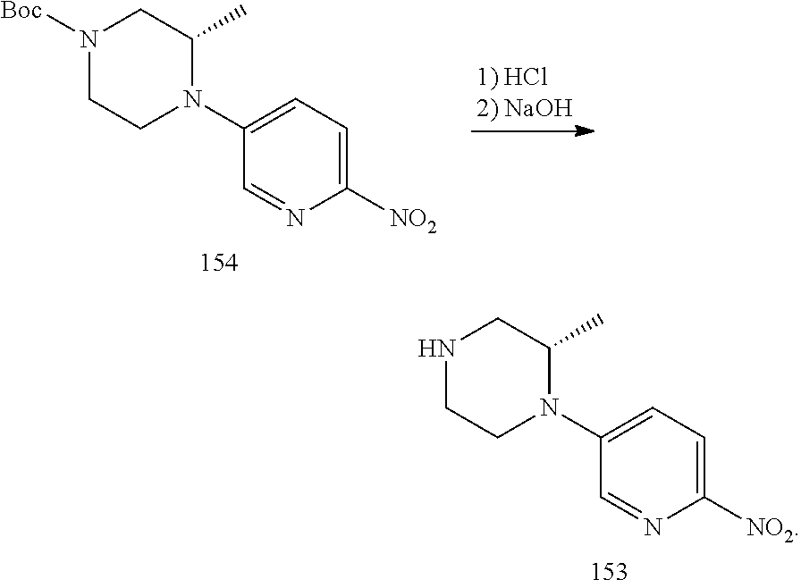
N1([Boc])CCN(C2=CC=C([NO2])N=C2)C(C)C1.N1CCN(C2=CC=C([NO2])N=C2)C(C)C1
